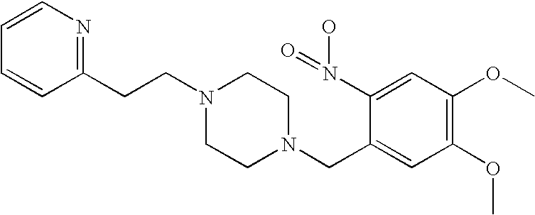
C(N1CCN(CC2=CC(OC)=C(OC)C=C2N(=O)O)CC1)CC1=NC=CC=C1
